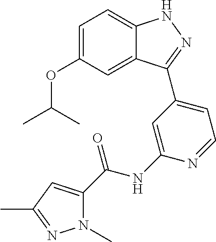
C1=C(OC(C)C)C=C2C(=C1)NN=C2C1=CC=NC(NC(C2=CC(C)=NN2C)=O)=C1
